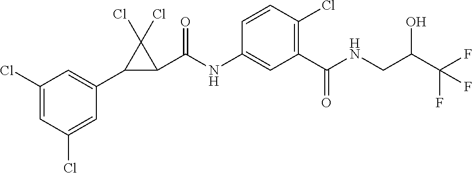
C1(Cl)=CC(C2C(C(NC3=CC(C(NCC(C(F)(F)F)O)=O)=C(Cl)C=C3)=O)C2(Cl)Cl)=CC(Cl)=C1
